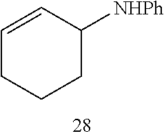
C1C([NHPh])C=CCC1
